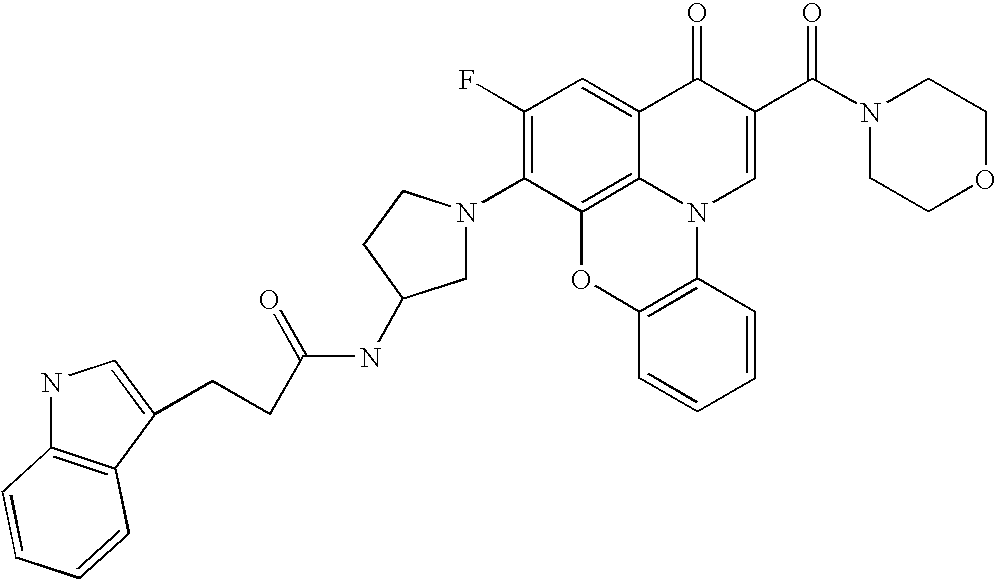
C1(F)=C(N2CC(NC(CCC3=CNC4=C3C=CC=C4)=O)CC2)C2=C3C(=C1)C(=O)C(C(N1CCOCC1)=O)=CN3C1=C(O2)C=CC=C1
